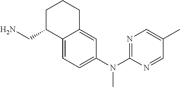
NCC1C2=CC=C(N(C3=NC=C(C)C=N3)C)C=C2CCC1
